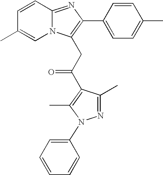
C1=CC2=NC(C3=CC=C(C)C=C3)=C(CC(=O)C3=C(C)N(C4=CC=CC=C4)N=C3C)N2C=C1C
